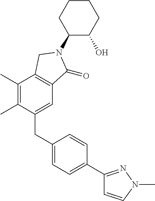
C1(C)=C(C)C(CC2=CC=C(C3=NN(C)C=C3)C=C2)=CC2=C1CN(C1C(O)CCCC1)C2=O
